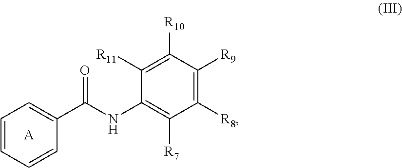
C1=CC=CC(C(NC2=C([R7])C([R8])=C([R9])C([R10])=C2[R11])=O)=C1.[A]
